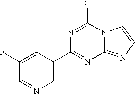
C1(F)=CC(C2=NC3=NC=CN3C(Cl)=N2)=CN=C1
